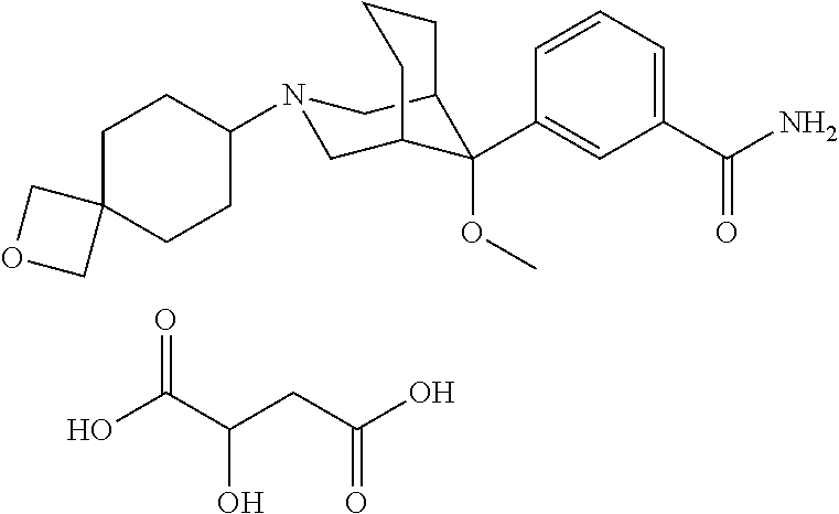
C1(C(N)=O)=CC=CC(C2(OC)C3CN(C4CCC5(CC4)COC5)CC2CCC3)=C1.OC(C(CC(O)=O)O)=O
